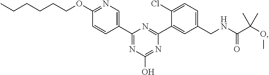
C1(C2=NC(O)=NC(C3=CC(CNC(C(OC)(C)C)=O)=CC=C3Cl)=N2)=CN=C(OCCCCCC)C=C1
